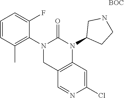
C1(C)=C(N2CC3=C(N(C4CCNC4)C2=O)C=C(Cl)N=C3)C(F)=CC=C1.[BOC]
